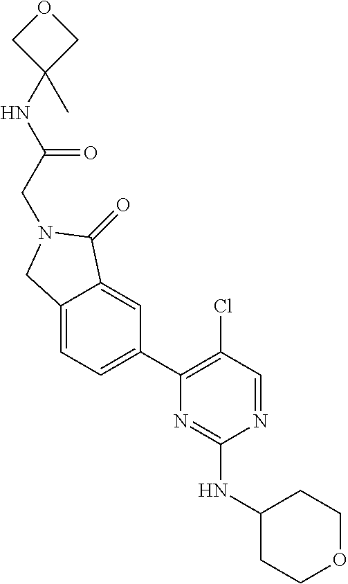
C(CN1CC2=CC=C(C3=C(Cl)C=NC(NC4CCOCC4)=N3)C=C2C1=O)(=O)NC1(C)COC1
